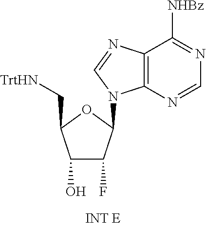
C12=C(N=CN=C1[NHBz])N(C1C(F)C(O)C(C[TrtHN])O1)C=N2
